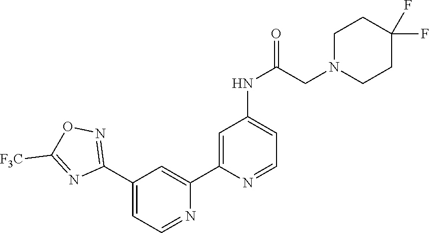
N1=CC=C(C2=NOC([F3C])=N2)C=C1C1=CC(NC(CN2CCC(F)(F)CC2)=O)=CC=N1
